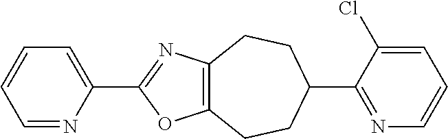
C1=NC(C2=NC3=C(O2)CCC(C2=NC=CC=C2Cl)CC3)=CC=C1
